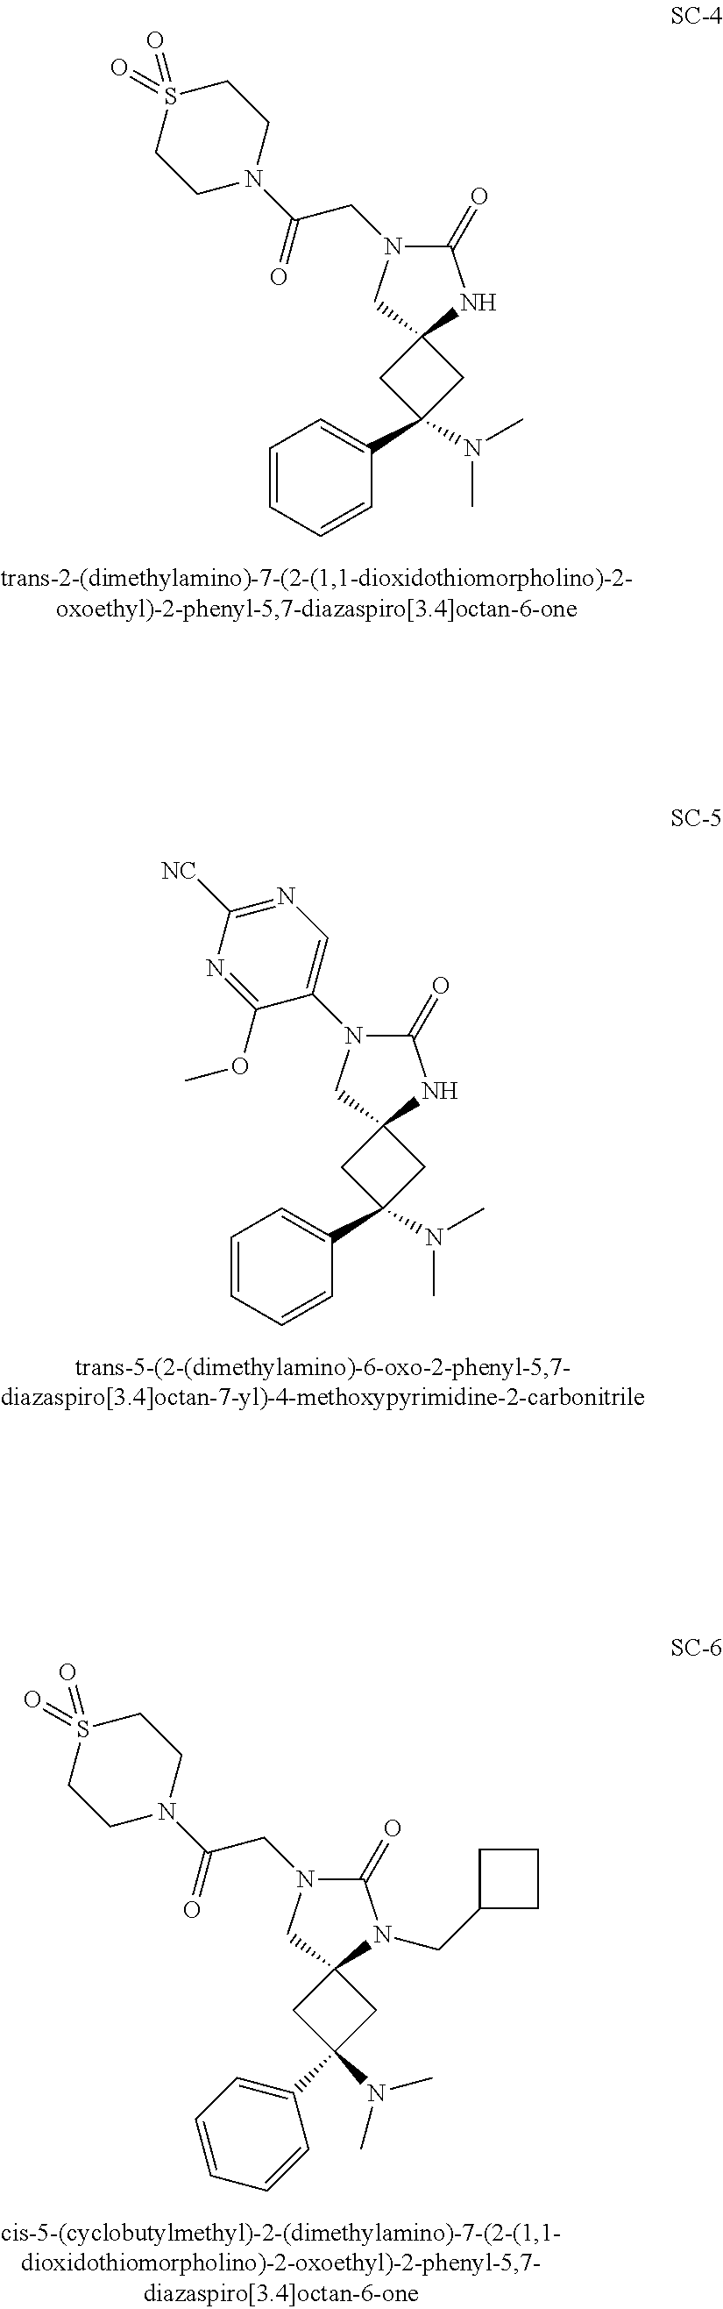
C1=CC=CC(C2(N(C)C)CC3(C2)NC(=O)N(CC(N2CCS(=O)(=O)CC2)=O)C3)=C1.C1=CC=CC(C2(N(C)C)CC3(C2)NC(=O)N(C2=CN=C([NC])N=C2OC)C3)=C1.C1C2(CC1(C1=CC=CC=C1)N(C)C)N(CC1CCC1)C(=O)N(CC(N1CCS(=O)(=O)CC1)=O)C2
